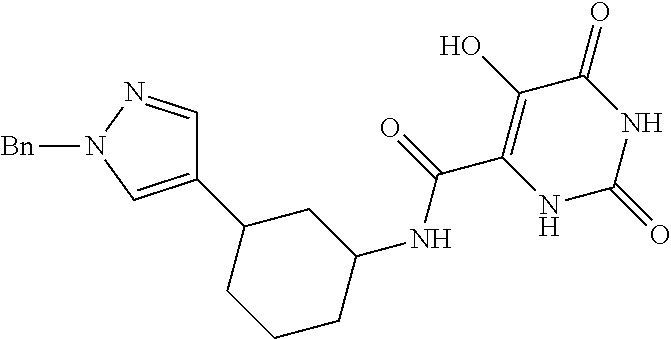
C(C1=C(O)C(=O)NC(=O)N1)(=O)NC1CC(C2=CN([Bn])N=C2)CCC1
